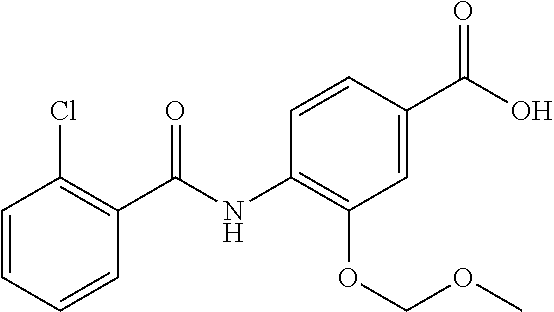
C1=CC=CC(C(NC2=C(OCOC)C=C(C(O)=O)C=C2)=O)=C1Cl
